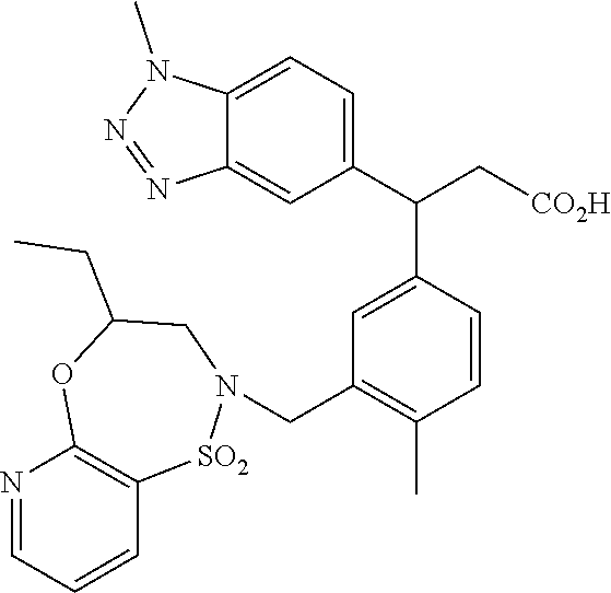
C12=CC=C(C(C[CO2H])C3=CC(CN4CC(CC)OC5=C([SO2]4)C=CC=N5)=C(C)C=C3)C=C1N=NN2C
